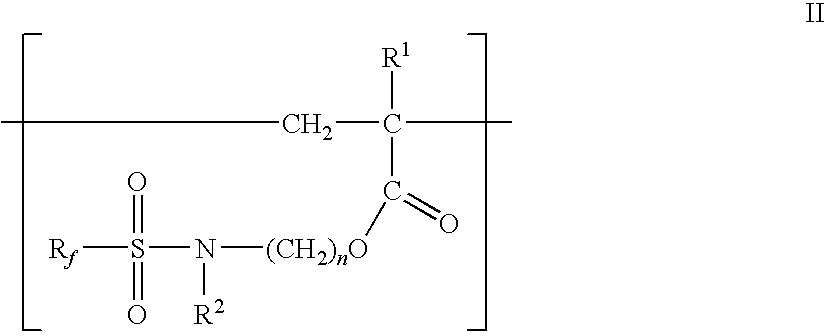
[Rf]S(N([R2])[(CH2)nO]C(C(C)([R1])CC)=O)(=O)=O
